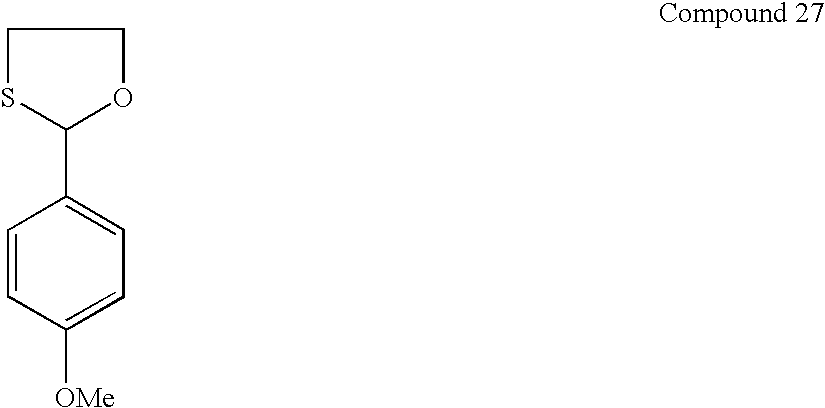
C1SC(C2=CC=C([OMe])C=C2)OC1
